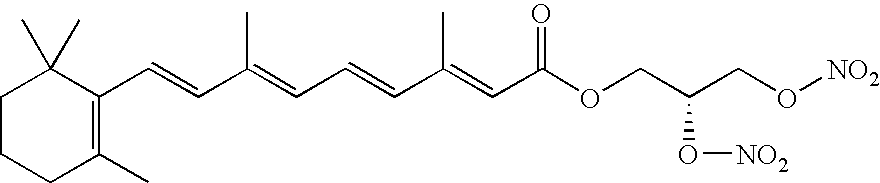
C1CCC(C)=C(C=CC(=CC=CC(=CC(OCC(CO[NO2])O[NO2])=O)C)C)C1(C)C
